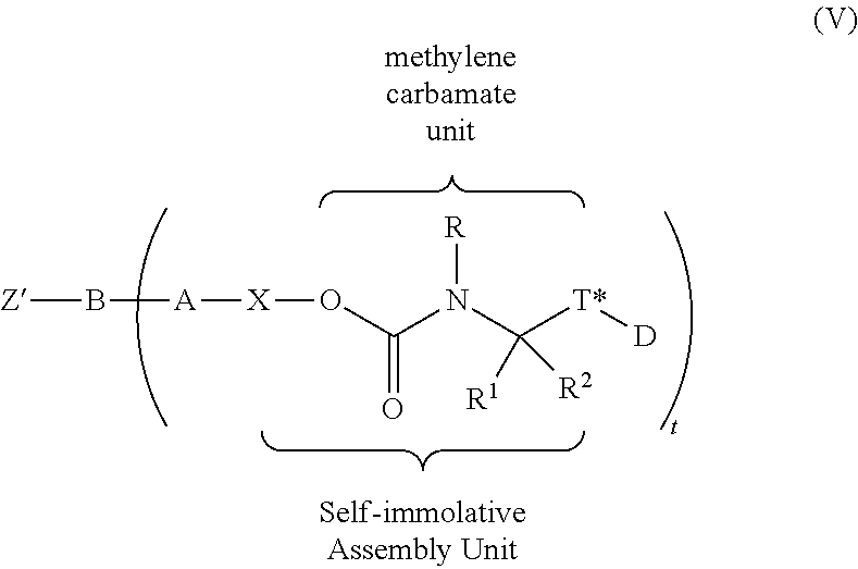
[Z]B[A][X]OC(N(C([T*][D])([R1])[R2])[R])=O
